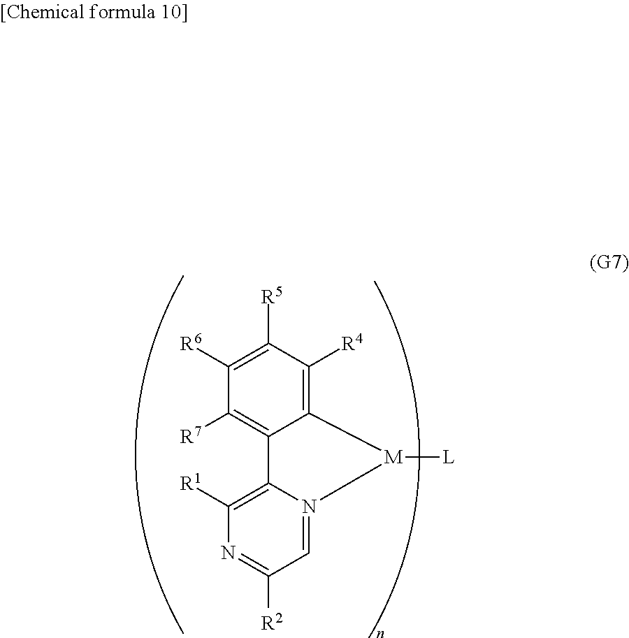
C1([R6])=C([R5])C([R4])=C2C(=C1[R7])C1=C([R1])N=C([R2])C=N1[M]2[L]
